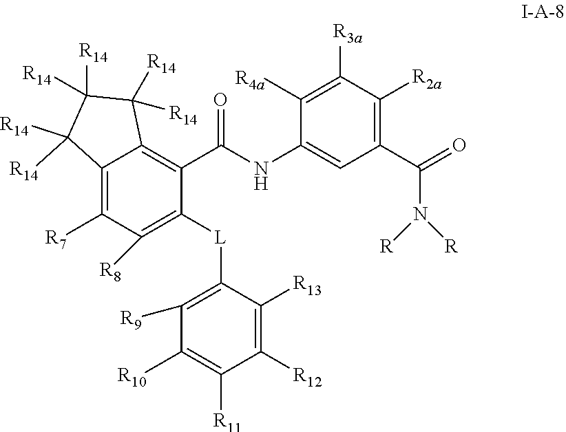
C1(C(NC2=CC(C(=O)N([R])[R])=C([R2a])C([R3a])=C2[R4a])=O)=C2C(=C([R7])C([R8])=C1[L]C1=C([R9])C([R10])=C([R11])C([R12])=C1[R13])C([R14])([R14])C([R14])([R14])C2([R14])[R14]
